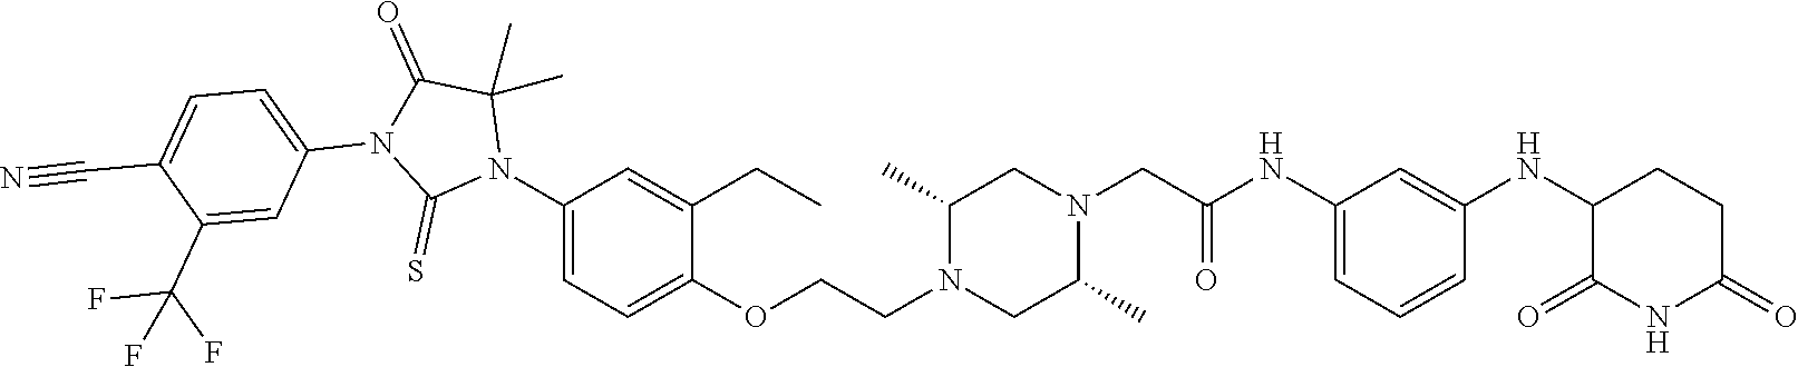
C1=C(NC(CN2CC(C)N(CCOC3=CC=C(N4C(C)(C)C(=O)N(C5=CC=C(C#N)C(C(F)(F)F)=C5)C4=S)C=C3CC)CC2C)=O)C=C(NC2C(=O)NC(=O)CC2)C=C1
